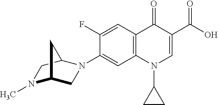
C12=C(C=C(F)C(N3CC4N(C)CC3C4)=C1)C(=O)C(C(=O)O)=CN2C1CC1
